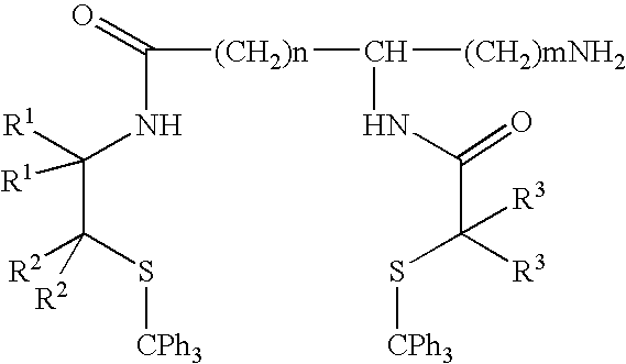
C([(CH2)n]C([(CH2)mNH2])NC(C([R3])([R3])S[CPh3])=O)(NC([R1])(C([R2])(S[CPh3])[R2])[R1])=O
